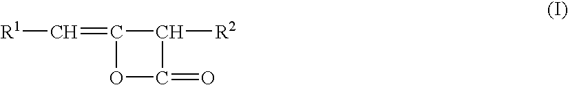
C(=C1C([R2])C(=O)O1)[R1]
